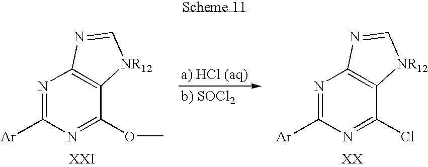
N1=C([Ar])N=C(OC)C2=C1N=C[NR12]2.N1=C([Ar])N=C(Cl)C2=C1N=C[NR12]2
